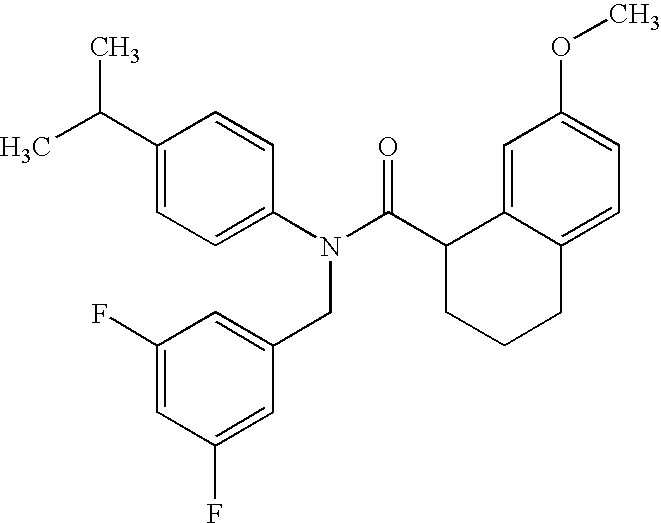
C1(C(C)C)=CC=C(N(C(C2CCCC3=CC=C(OC)C=C23)=O)CC2=CC(F)=CC(F)=C2)C=C1
